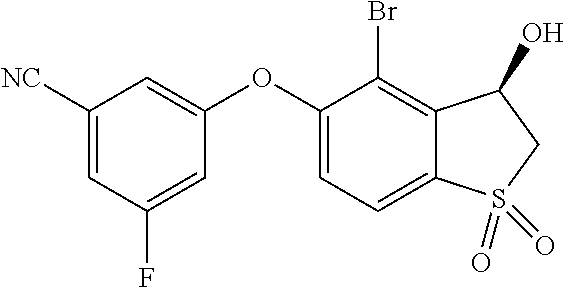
O(C1=CC([NC])=CC(F)=C1)C1=CC=C2C(=C1Br)C(O)CS2(=O)=O
